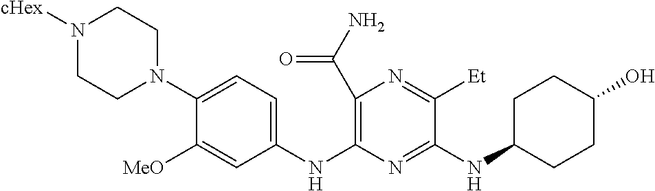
C1(C(N)=O)=C(NC2=CC=C(N3CCN([cHex])CC3)C([MeO])=C2)N=C(NC2CCC(O)CC2)C([Et])=N1
